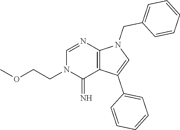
C(N1C(=N)C2=C(N=C1)N(CC1=CC=CC=C1)C=C2C1=CC=CC=C1)COC
